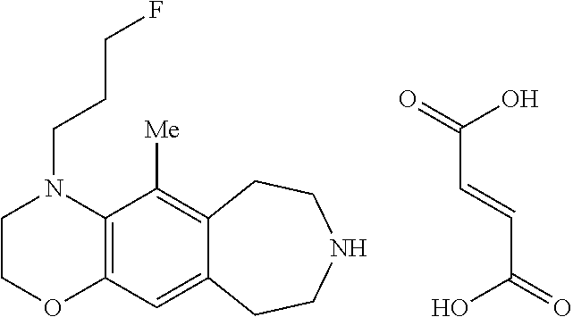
C1COC2=C(N1CCCF)C([Me])=C1C(=C2)CCNCC1.OC(=O)C=CC(O)=O
